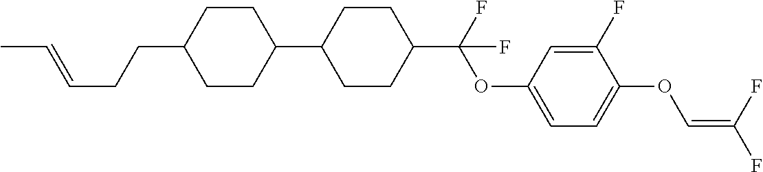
C1CC(C2CCC(C(F)(OC3=CC=C(OC=C(F)F)C(F)=C3)F)CC2)CCC1CCC=CC
